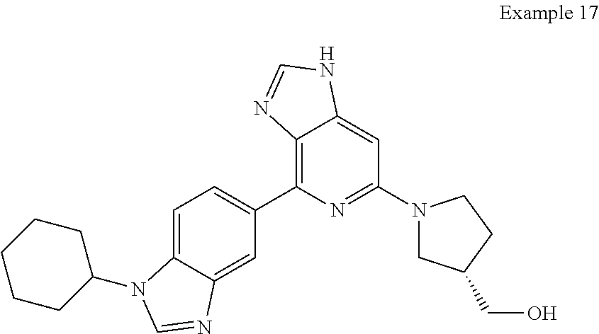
C1=C2C(=CC(C3=C4C(=CC(N5CC(CO)CC5)=N3)NC=N4)=C1)N=CN2C1CCCCC1
